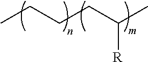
CCCCC(C)[R]
